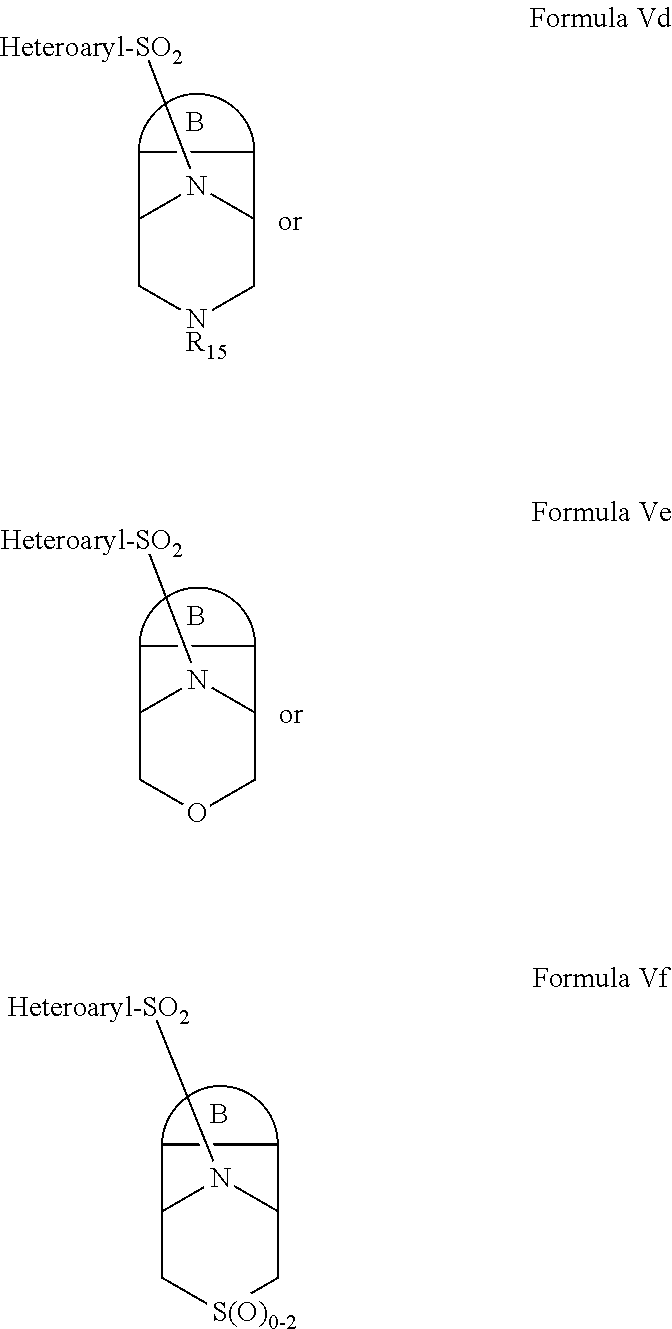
C12C[S(O)0-2]CC(N1[Heteroaryl-SO2])CC2.B.C12C[NR15]CC(N1[Heteroaryl-SO2])CC2.B.C12COCC(N1[Heteroaryl-SO2])CC2.B
